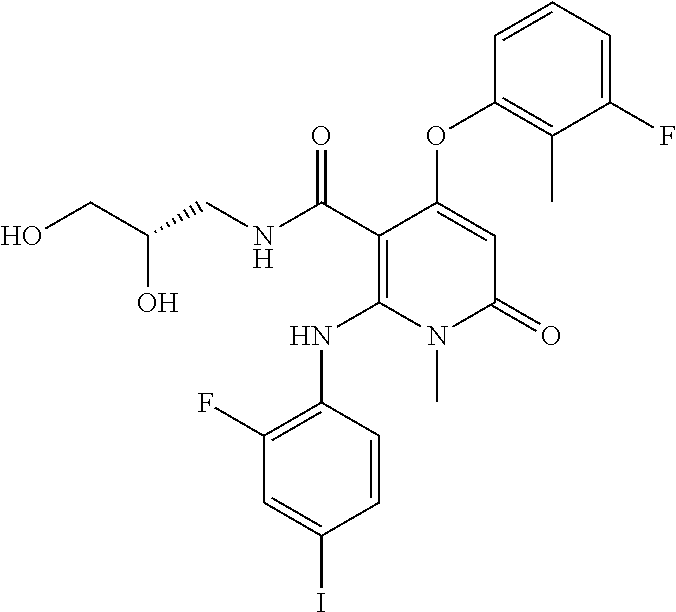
C1(F)=C(NC2=C(C(NCC(CO)O)=O)C(OC3=C(C)C(F)=CC=C3)=CC(=O)N2C)C=CC(I)=C1
